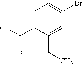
C1=C(C(Cl)=O)C(CC)=CC(Br)=C1
